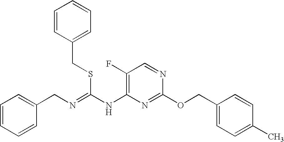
C1(F)=C(NC(=NCC2=CC=CC=C2)SCC2=CC=CC=C2)N=C(OCC2=CC=C(C)C=C2)N=C1
